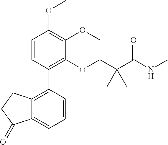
C1=CC(C2=C3C(=CC=C2)C(=O)CC3)=C(OCC(C(NC)=O)(C)C)C(OC)=C1OC
